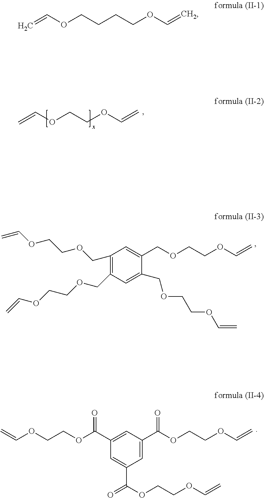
C=COCCOC=C.C1(COCCOC=C)=C(COCCOC=C)C=C(COCCOC=C)C(COCCOC=C)=C1.C1=C(C(OCCOC=C)=O)C=C(C(OCCOC=C)=O)C=C1C(OCCOC=C)=O.C=COCCCCOC=C
